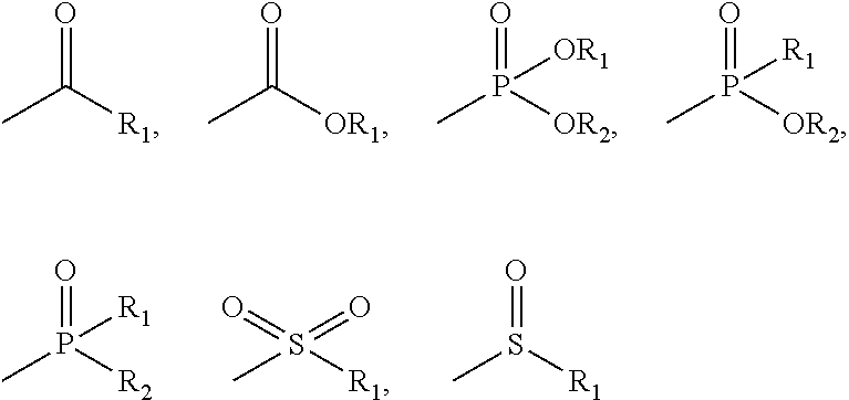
CC(=O)[R1].CC(=O)[OR1].CP(=O)([OR2])[OR1].CP(=O)([OR2])[R1].CP(=O)([R2])[R1].CS([R1])(=O)=O.CS(=O)[R1]
